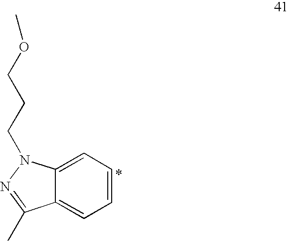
C1=CC=C2C(=C1)C(C)=NN2CCCOC
